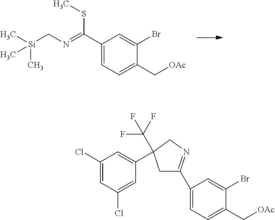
C[Si](C)(C)CN=C(C1=CC=C(C[OAc])C(Br)=C1)SC.C1(C2=NCC(C3=CC(Cl)=CC(Cl)=C3)(C(F)(F)F)C2)=CC=C(C[OAc])C(Br)=C1
